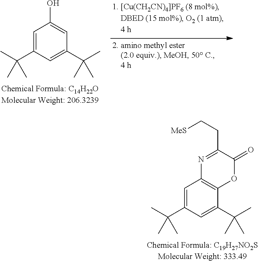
C1=C(C(C)(C)C)C=C(C(C)(C)C)C=C1O.C1=C(C(C)(C)C)C=C(C(C)(C)C)C2=C1N=C(CC[MeS])C(=O)O2
